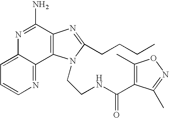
C1=C2C(=NC=C1)C1=C(C(N)=N2)N=C(CCCC)N1CCNC(=O)C1=C(C)ON=C1C
